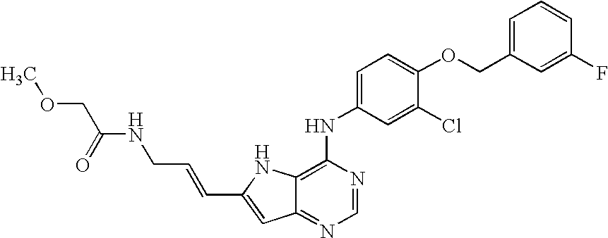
C1=C(COC2=CC=C(NC3=C4C(=NC=N3)C=C(C=CCNC(COC)=O)N4)C=C2Cl)C=C(F)C=C1
